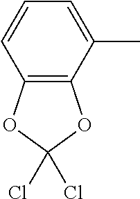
C1=C(C)C2=C(C=C1)OC(Cl)(Cl)O2
